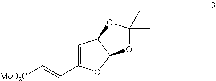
C1=C(C=C[MeO2C])OC2C1OC(C)(C)O2
